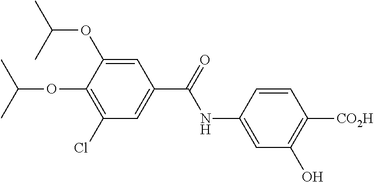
C1=C(NC(=O)C2=CC(Cl)=C(OC(C)C)C(OC(C)C)=C2)C=CC([CO2H])=C1O
